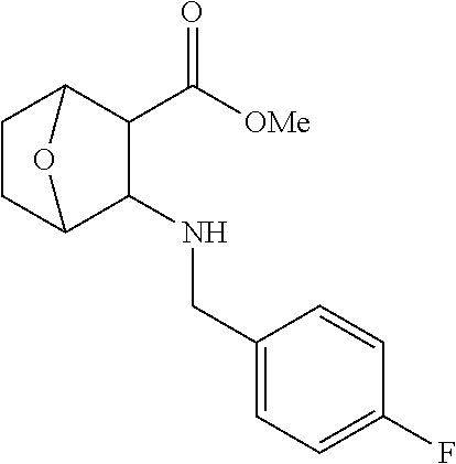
[OMe]C(C1C2CCC(C1NCC1=CC=C(F)C=C1)O2)=O
